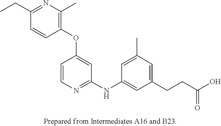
C1(OC2=CC(NC3=CC(CCC(O)=O)=CC(C)=C3)=NC=C2)=C(C)N=C(CC)C=C1
